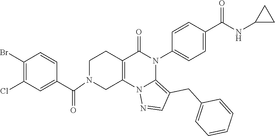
C1(Br)=C(Cl)C=C(C(=O)N2CC3=C(CC2)C(=O)N(C2=CC=C(C(NC4CC4)=O)C=C2)C2=C(CC4=CC=CC=C4)C=NN32)C=C1
